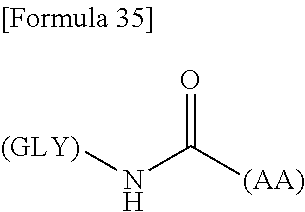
[(GLY)]NC([(AA)])=O
